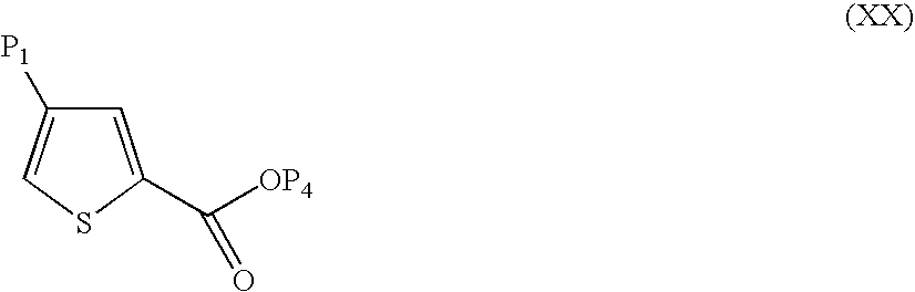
C1=C(C(=O)[OP4])SC=C1[P1]
